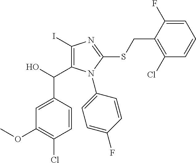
C1(I)=C(C(O)C2=CC(OC)=C(Cl)C=C2)N(C2=CC=C(F)C=C2)C(SCC2=C(Cl)C=CC=C2F)=N1
